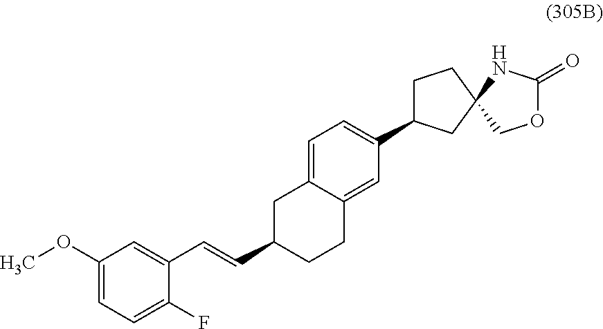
C1=C2C(=CC(C3CCC4(C3)COC(=O)N4)=C1)CCC(C=CC1=CC(OC)=CC=C1F)C2
